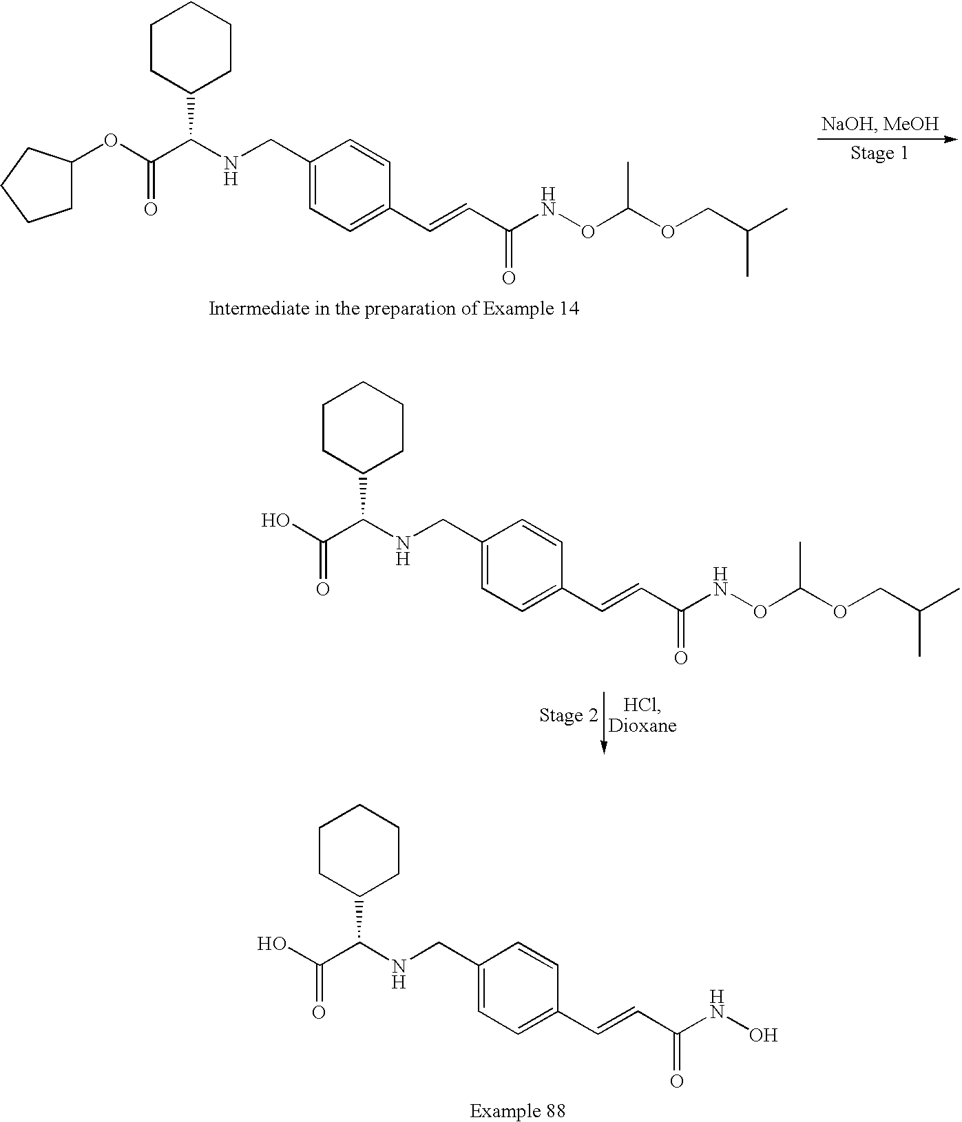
C1=CC(CNC(C(OC2CCCC2)=O)C2CCCCC2)=CC=C1C=CC(NOC(OCC(C)C)C)=O.C1=CC(CNC(C(O)=O)C2CCCCC2)=CC=C1C=CC(NOC(OCC(C)C)C)=O.C1=CC(CNC(C(O)=O)C2CCCCC2)=CC=C1C=CC(NO)=O
